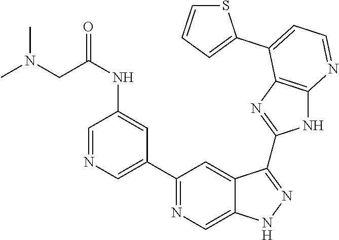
C1(C2=NC=C3C(=C2)C(C2=NC4=C(N2)N=CC=C4C2=CC=CS2)=NN3)=CN=CC(NC(CN(C)C)=O)=C1
